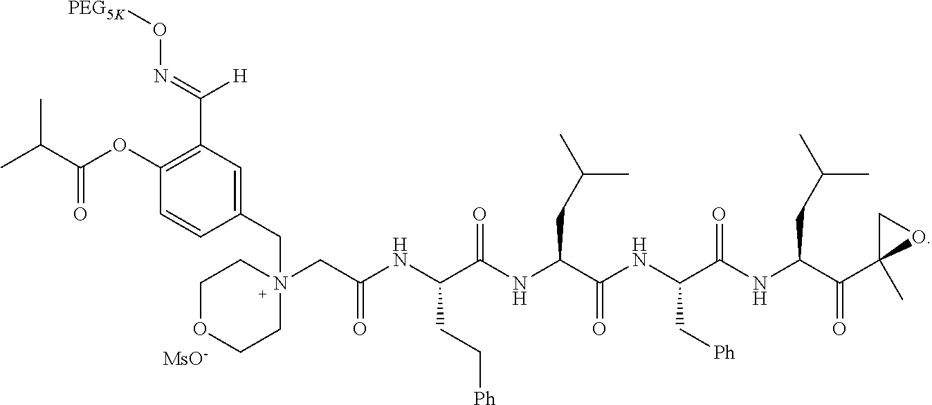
[MsO-].C1OCCN(CC(NC(C(NC(C(NC(C(NC(C(C2(C)OC2)=O)CC(C)C)=O)C[Ph])=O)CC(C)C)=O)CC[Ph])=O)(CC2=CC(C(=NO[PEG5K])[H])=C(OC(C(C)C)=O)C=C2)C1
